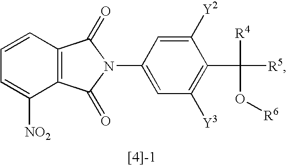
C1=C(N2C(=O)C3=C(C2=O)C([NO2])=CC=C3)C=C([Y2])C(C([R5])([R4])O[R6])=C1[Y3]
